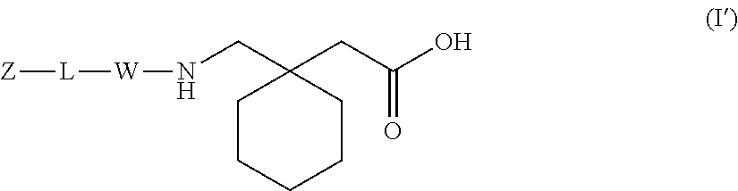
N(CC1(CC(O)=O)CCCCC1)[W][L][Z]
